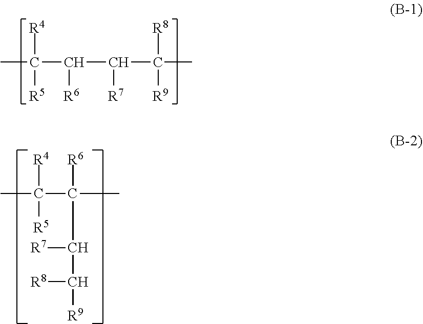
[R4]C([R5])(C([R6])C([R7])C(C)([R8])[R9])C.[R4]C([R5])(C(C(C([R9])[R8])[R7])([R6])C)C
